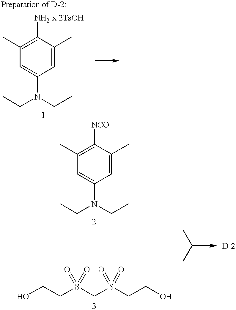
C1(N)=C(C)C=C(N(CC)CC)C=C1C.C1([NCO])=C(C)C=C(N(CC)CC)C=C1C.OCCS(CS(CCO)(=O)=O)(=O)=O
